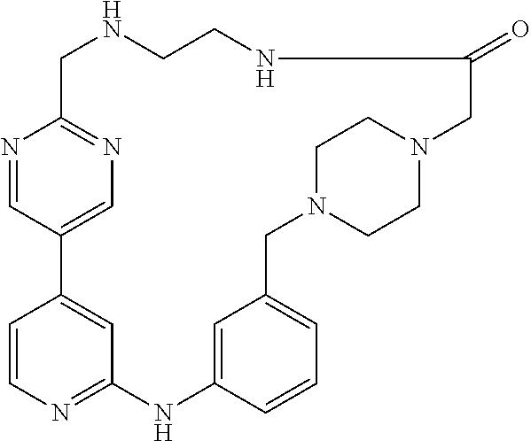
C1C2=NC=C(C=N2)C2=CC(=NC=C2)NC2=CC(=CC=C2)CN2CCN(CC2)CC(=O)NCCN1
